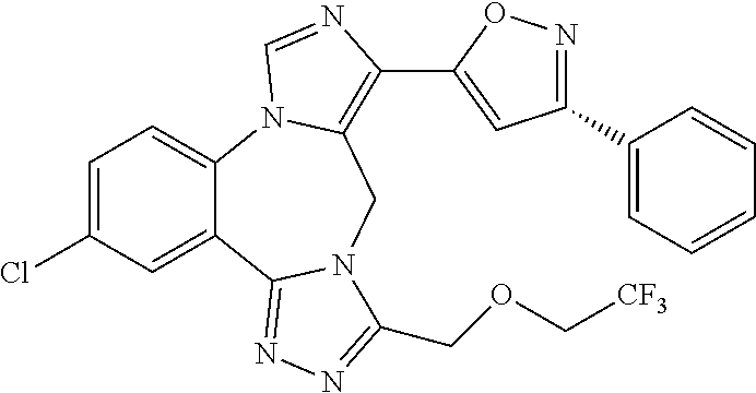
C1=C(Cl)C=C2C(=C1)N1C(=C(C3=CC(C4=CC=CC=C4)=NO3)N=C1)CN1C2=NN=C1COC[CF3]
